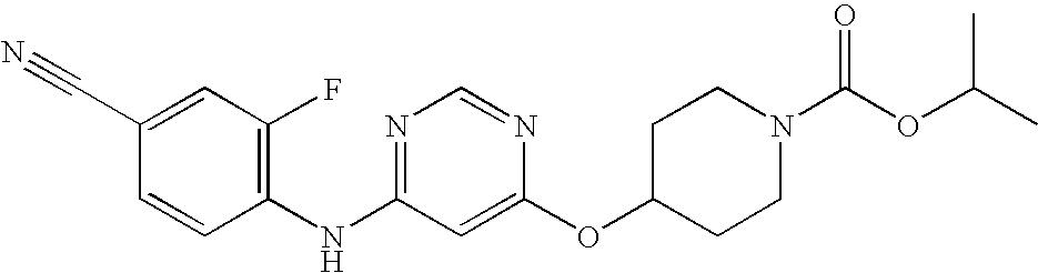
C1(C#N)=CC(F)=C(NC2=NC=NC(OC3CCN(C(OC(C)C)=O)CC3)=C2)C=C1
